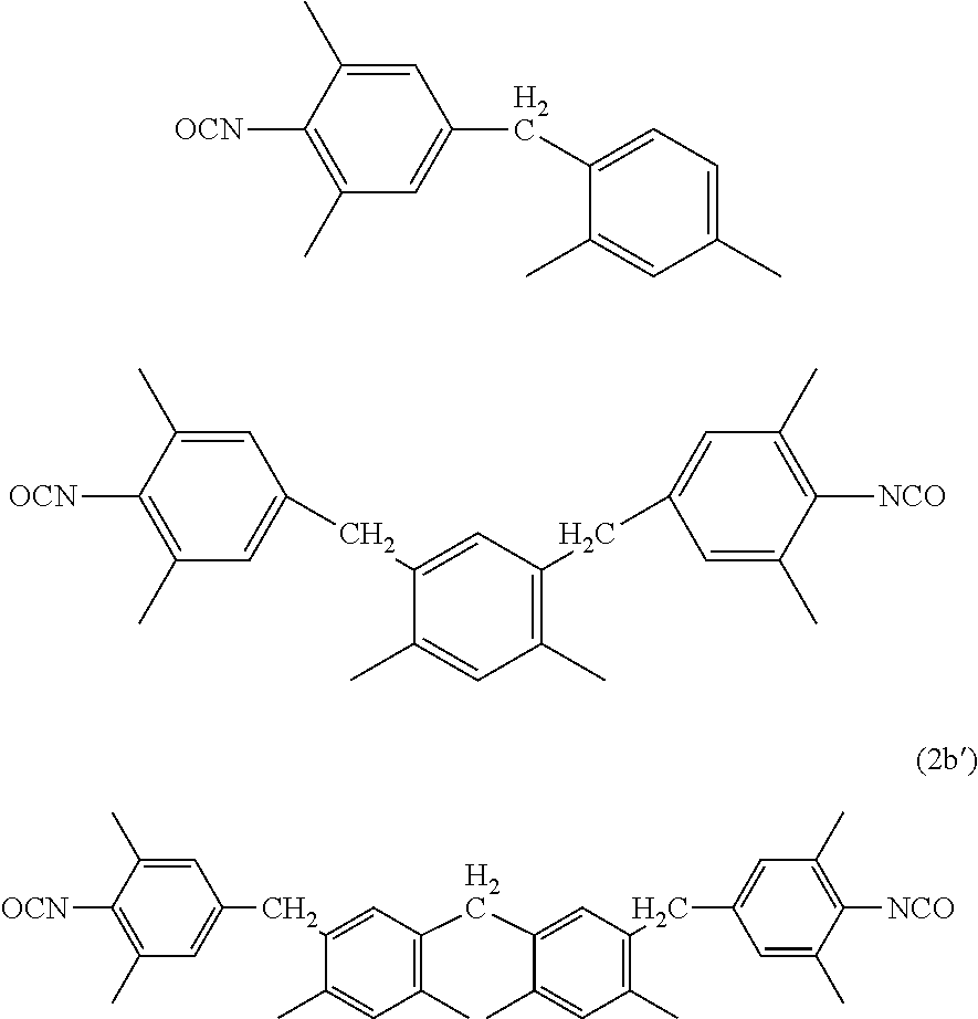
C1=C(C)C([OCN])=C(C)C=C1CC1=CC=C(C)C=C1C.C1=C(C)C([OCN])=C(C)C=C1CC1=CC(CC2=CC(C)=C([NCO])C(C)=C2)=C(C)C=C1C.C1=C(C)C([OCN])=C(C)C=C1CC1=CC(CC2=CC(CC3=CC(C)=C([NCO])C(C)=C3)=C(C)C=C2C)=C(C)C=C1C
